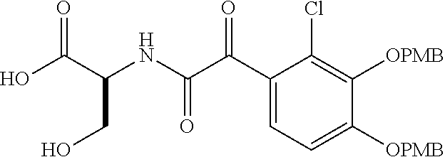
OC(C(NC(=O)C(=O)C1=CC=C([OPMB])C([OPMB])=C1Cl)CO)=O
